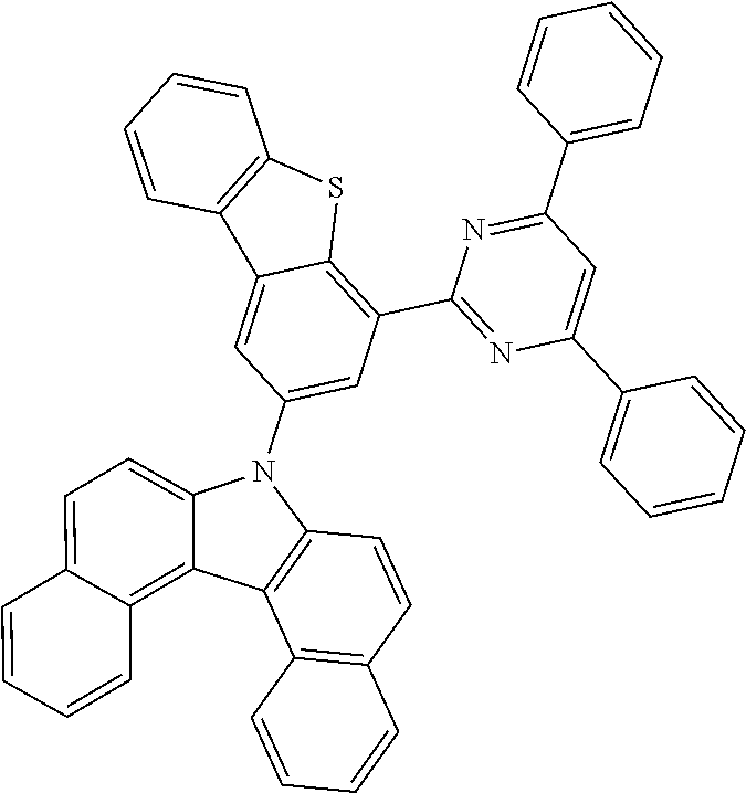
C1=CC=CC(C2=CC(C3=CC=CC=C3)=NC(C3=C4C(=CC(N5C6=CC=C7C(=C6C6=C5C=CC5=C6C=CC=C5)C=CC=C7)=C3)C3=C(S4)C=CC=C3)=N2)=C1
